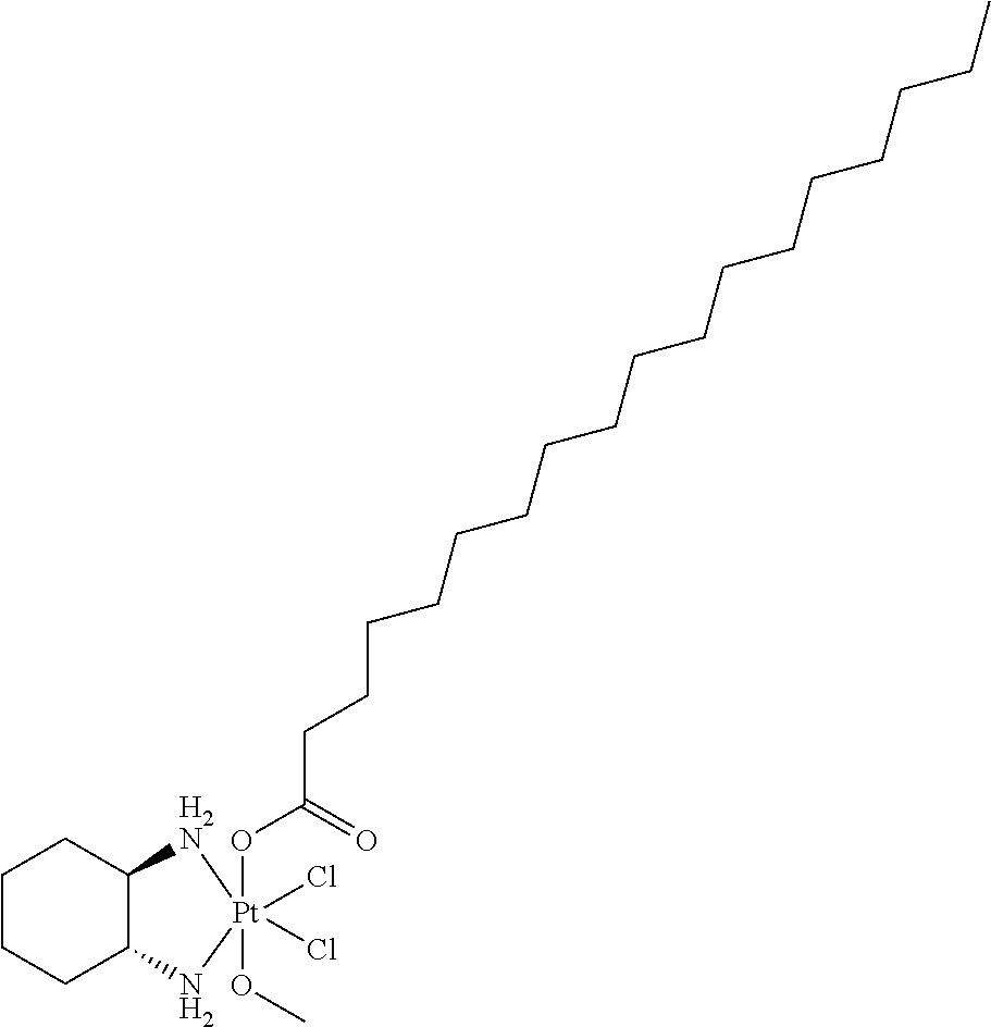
C1CCC2C(C1)[H2N][Pt](Cl)(Cl)(OC(=O)CCCCCCCCCCCCCCCCC)(OC)N2
